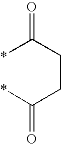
*C(CCC(*)=O)=O
